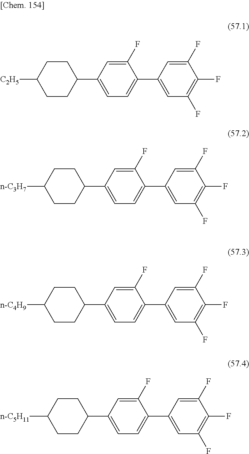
C1(C2=CC=C(C3=CC(F)=C(F)C(F)=C3)C(F)=C2)CCC([C2H5])CC1.C1(C2=CC=C(C3=CC(F)=C(F)C(F)=C3)C(F)=C2)CCC([n-C3H7])CC1.C1(C2=CC=C(C3=CC(F)=C(F)C(F)=C3)C(F)=C2)CCC([n-C4H9])CC1.C1(C2=CC=C(C3=CC(F)=C(F)C(F)=C3)C(F)=C2)CCC([n-C5H11])CC1
